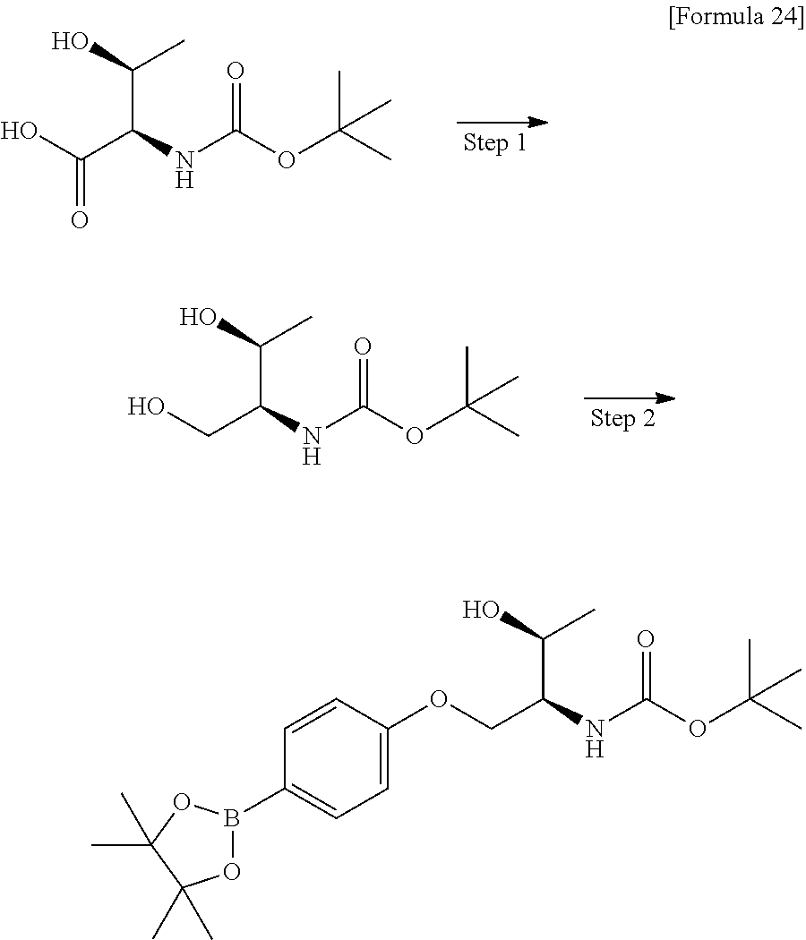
OC(C(NC(OC(C)(C)C)=O)C(O)C)=O.OCC(NC(OC(C)(C)C)=O)C(O)C.O(CC(NC(OC(C)(C)C)=O)C(O)C)C1=CC=C(B2OC(C)(C)C(C)(C)O2)C=C1
